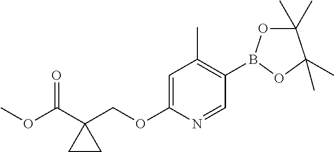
C1(B2OC(C)(C)C(C)(C)O2)=C(C)C=C(OCC2(C(OC)=O)CC2)N=C1
